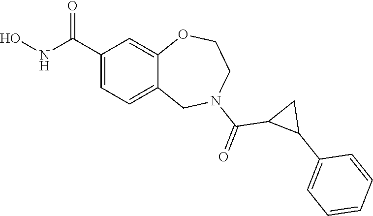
C1(C(NO)=O)=CC=C2C(=C1)OCCN(C(=O)C1C(C3=CC=CC=C3)C1)C2
